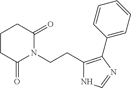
C(CN1C(=O)CCCC1=O)C1=C(C2=CC=CC=C2)N=CN1
